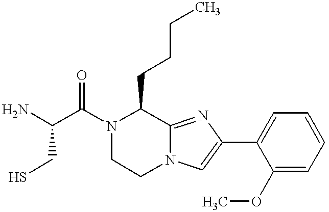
NC(C(N1CCN2C(=NC(C3=CC=CC=C3OC)=C2)C1CCCC)=O)CS
